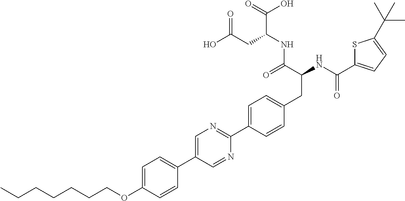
CCCCCCCOC1=CC=C(C2=CN=C(C3=CC=C(CC(NC(=O)C4=CC=C(C(C)(C)C)S4)C(=O)NC(C(O)=O)CC(O)=O)C=C3)N=C2)C=C1
